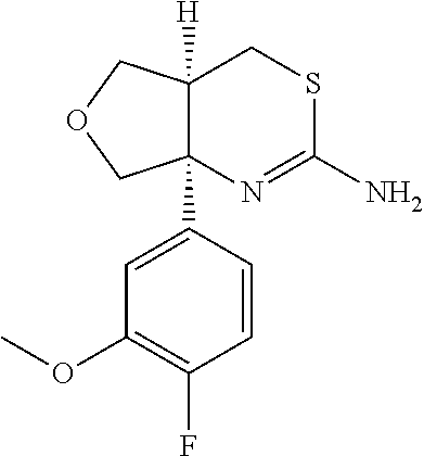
C12([H])C(C3=CC(OC)=C(F)C=C3)(N=C(N)SC1)COC2
